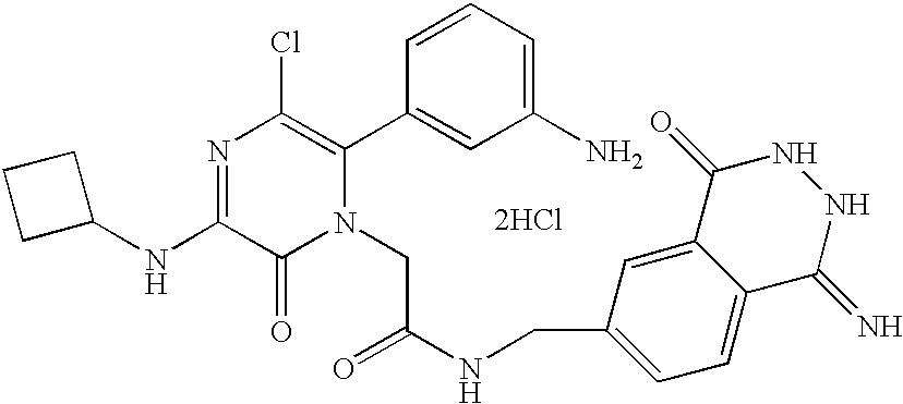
[2HCl].C1(NC2=NC(Cl)=C(C3=CC(N)=CC=C3)N(CC(=O)NCC3=CC=C4C(=N)NNC(=O)C4=C3)C2=O)CCC1
